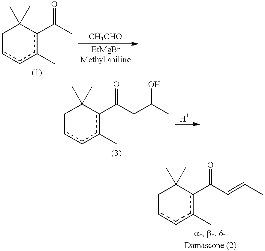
C1ccc(C)c(C(C)=O)C1(C)C.C1ccc(C)c(C(CC(C)O)=O)C1(C)C.C1ccc(C)c(C(C=CC)=O)C1(C)C
